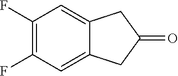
C1(F)=C(F)C=C2C(=C1)CC(=O)C2
